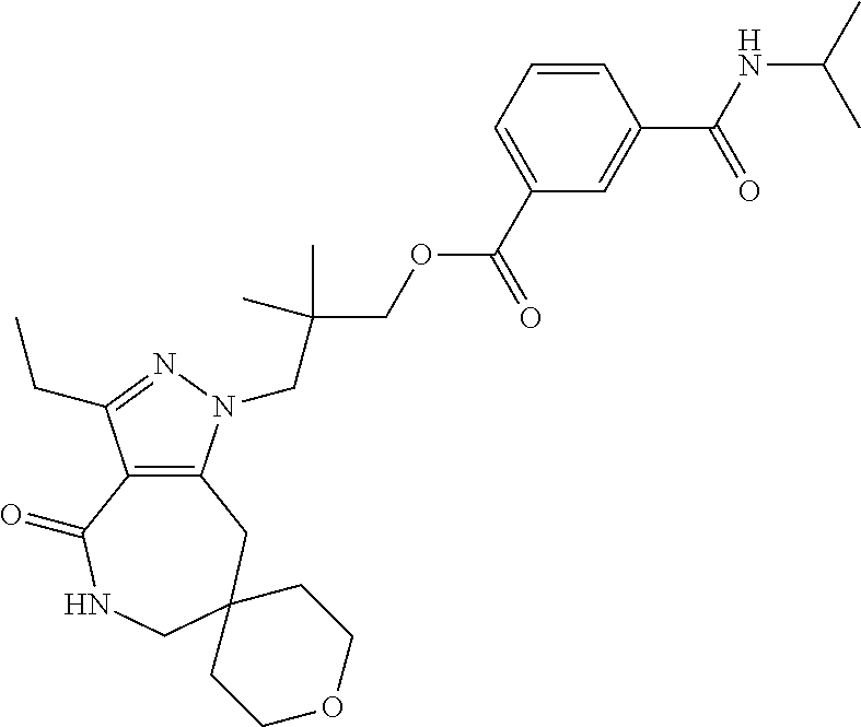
C12=C(CC3(CNC1=O)CCOCC3)N(CC(COC(C1=CC=CC(C(=O)NC(C)C)=C1)=O)(C)C)N=C2CC
